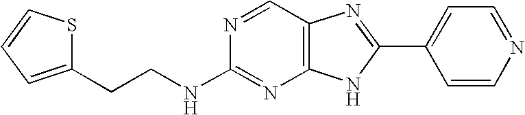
N(C1=NC2=C(C=N1)N=C(C1=CC=NC=C1)N2)CCC1=CC=CS1
